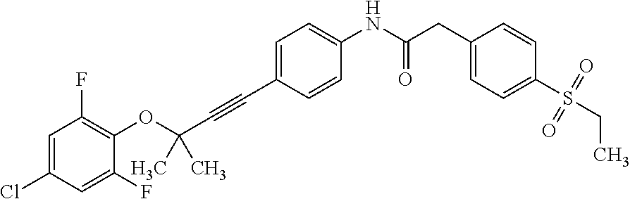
C1(Cl)=CC(F)=C(OC(C#CC2=CC=C(NC(CC3=CC=C(S(CC)(=O)=O)C=C3)=O)C=C2)(C)C)C(F)=C1
